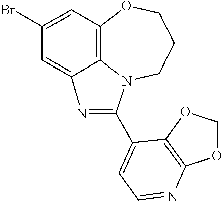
C1(Br)=CC2=C3C(=C1)N=C(C1=CC=NC4=C1OCO4)N3CCCO2
